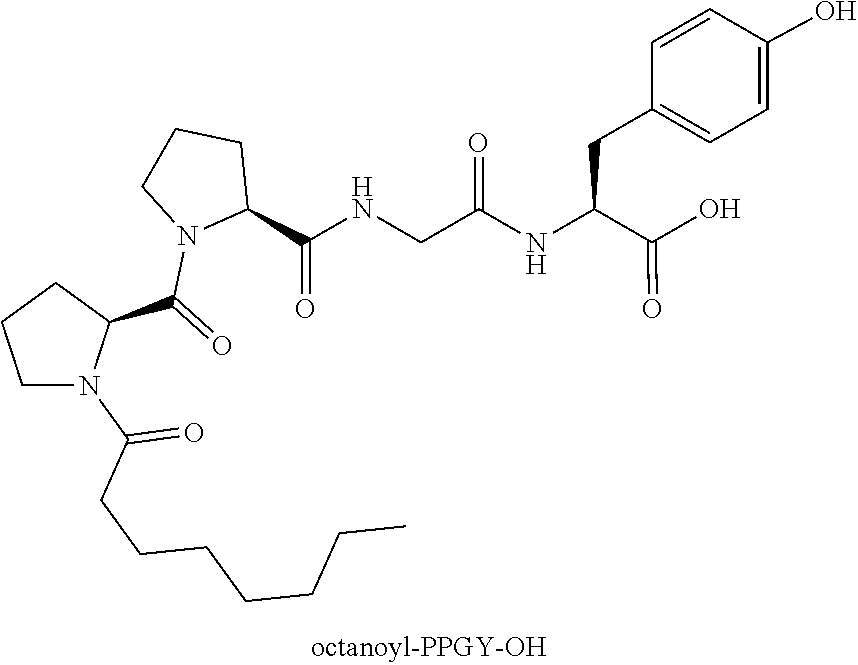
C1(C(=O)NCC(=O)NC(CC2=CC=C(O)C=C2)C(=O)O)CCCN1C(=O)C1CCCN1C(CCCCCCC)=O
